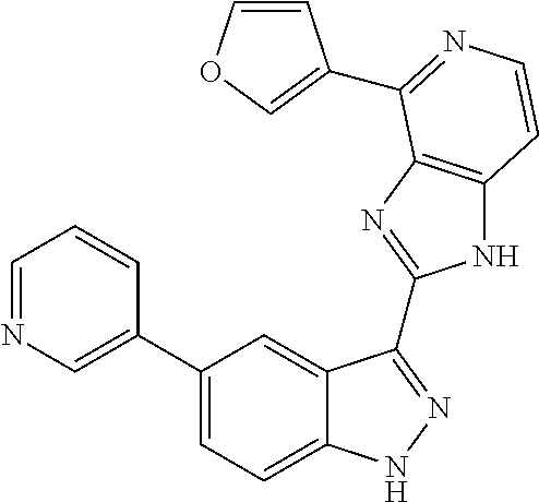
C1(C2=CN=CC=C2)=CC=C2C(=C1)C(C1=NC3=C(N1)C=CN=C3C1=COC=C1)=NN2
